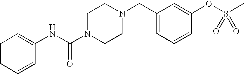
C1=CC=CC(NC(N2CCN(CC3=CC=CC(OS(C)(=O)=O)=C3)CC2)=O)=C1
